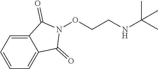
C1=C2C(=CC=C1)C(=O)N(OCCNC(C)(C)C)C2=O
